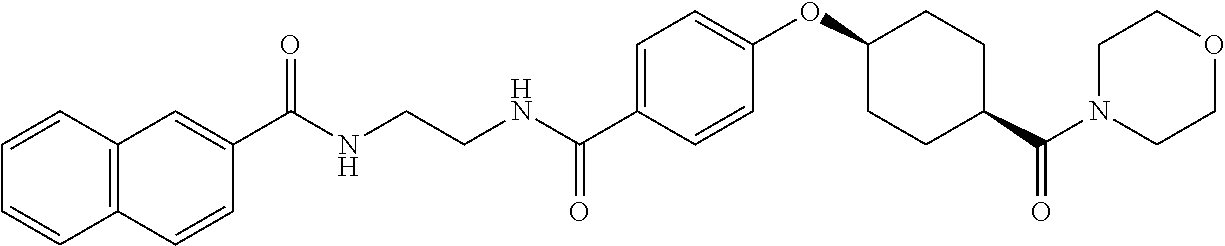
C(NCCNC(C1=CC=C(OC2CCC(C(N3CCOCC3)=O)CC2)C=C1)=O)(=O)C1=CC2=C(C=C1)C=CC=C2
